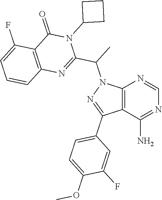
C12=C(C(N)=NC=N1)C(C1=CC=C(OC)C(F)=C1)=NN2C(C)C1=NC2=C(C(=O)N1C1CCC1)C(F)=CC=C2
